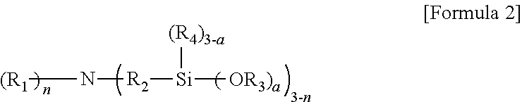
[(R1]N[R2][Si]([OR3)a])[(R4)3-a]
